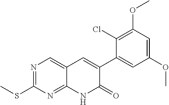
C1(SC)=NC=C2C(=N1)NC(=O)C(C1=CC(OC)=CC(OC)=C1Cl)=C2
